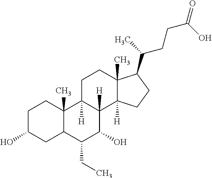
C1C(O)CC2C(C)(C1)C1([H])C([H])(C(O)C2CC)C2([H])C(C)(CC1)C(C(C)CCC(=O)O)CC2
